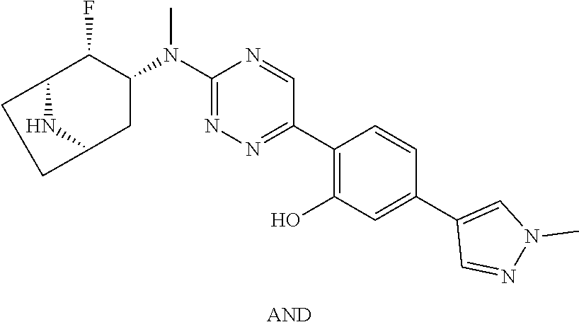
C12C(F)C(N(C3=NN=C(C4=C(O)C=C(C5=CN(C)N=C5)C=C4)C=N3)C)CC(N1)CC2
